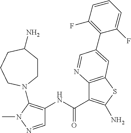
C1CC(N)CCCN1C1=C(NC(=O)C2=C(N)SC3=C2N=CC(C2=C(F)C=CC=C2F)=C3)C=NN1C
